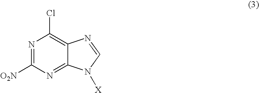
N1=C([O2N])N=C2C(=C1Cl)N=CN2[X]
